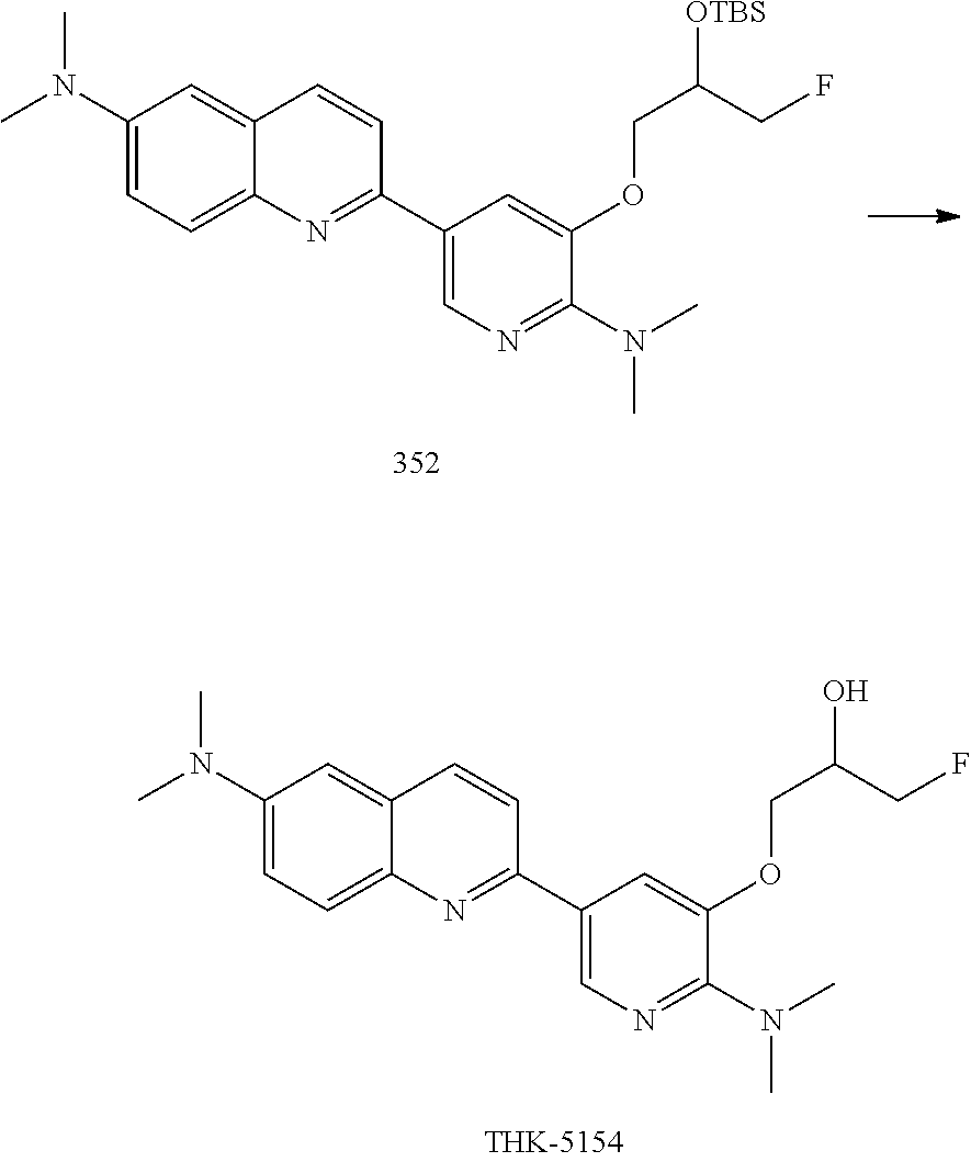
C1(N(C)C)=CC=C2C(=C1)C=CC(C1=CN=C(N(C)C)C(OCC(CF)O)=C1)=N2.C1(N(C)C)=CC=C2C(=C1)C=CC(C1=CN=C(N(C)C)C(OCC(CF)[OTBS])=C1)=N2
